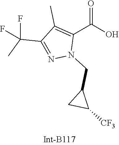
C1(C)=C(C(=O)O)N(CC2CC2[CF3])N=C1C(F)(F)C
